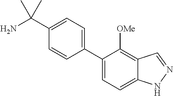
C1(C(N)(C)C)=CC=C(C2=CC=C3C(=C2[OMe])C=NN3)C=C1
